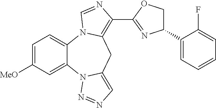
C1=C([MeO])C=C2C(=C1)N1C(=C(C3=NC(C4=CC=CC=C4F)CO3)N=C1)CC1=CN=NN21
